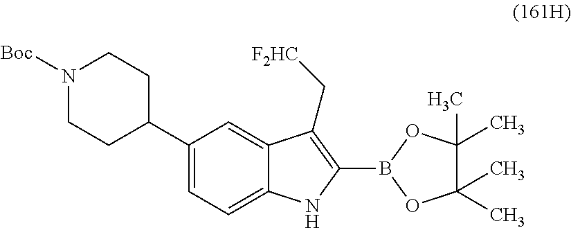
C1(C2CCN([Boc])CC2)=CC=C2C(=C1)C(C[F2HC])=C(B1OC(C)(C)C(C)(C)O1)N2
